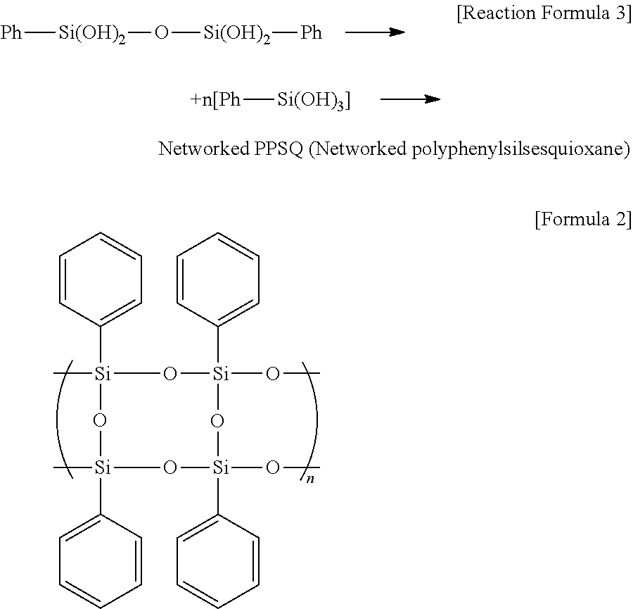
[Ph][Si(OH)2]O[Si(OH)2][Ph].C1=CC([Si]2(C)O[Si](C)(C3=CC=CC=C3)O[Si](OC)(C3=CC=CC=C3)O[Si](OC)(C3=CC=CC=C3)O2)=CC=C1.[+n[Ph][Si(OH)3]]
